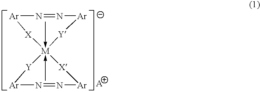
[Ar]1N=N[Ar][Y][M]2([X]1)[Y][Ar]N=N[Ar][X]2
